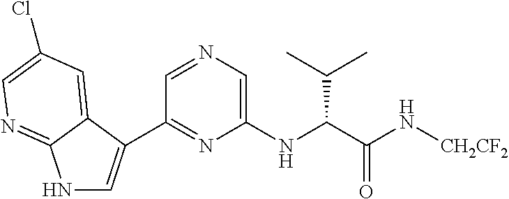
N1C=C(C2=NC(NC(C(N[CH2CF2])=O)C(C)C)=CN=C2)C2=CC(Cl)=CN=C12
